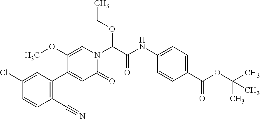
N(C1=CC=C(C(OC(C)(C)C)=O)C=C1)C(C(N1C=C(OC)C(C2=C(C#N)C=CC(Cl)=C2)=CC1=O)OCC)=O
